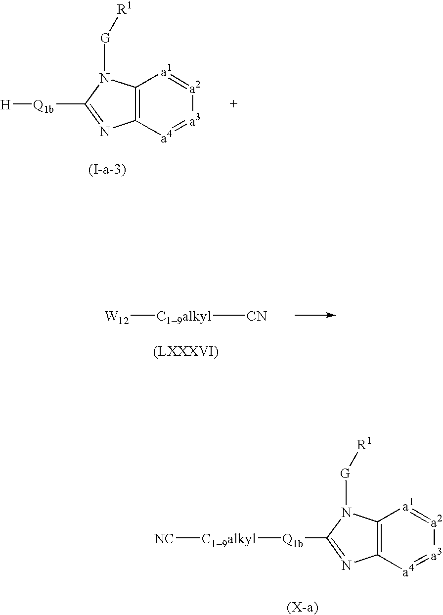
C1([Q1b][C19alkyl][NC])=NC2=C(N1[G][R1])[a1]=[a2][a3]=[a4]2.[W12][C19alkyl][CN].[(LXXXVI)].C1([Q1b][H])=NC2=C(N1C)[a1]=[a2][a3]=[a4]2.[G][R1]
